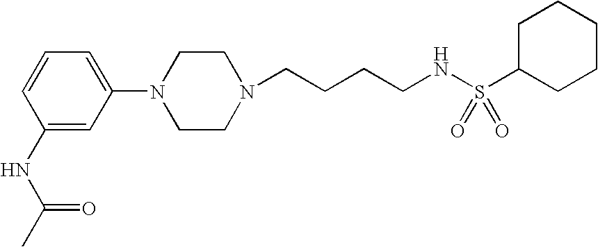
C1=C(N2CCN(CCCCNS(C3CCCCC3)(=O)=O)CC2)C=C(NC(C)=O)C=C1
